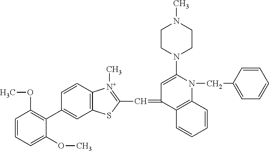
C1(C2=C(OC)C=CC=C2OC)=CC2=C(C=C1)[N+](C)=C(C=C1C=C(N3CCN(C)CC3)N(CC3=CC=CC=C3)C3=C1C=CC=C3)S2
